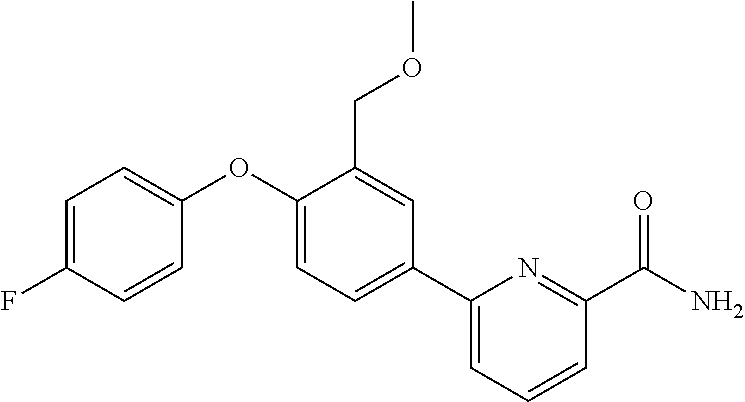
C1=C(F)C=CC(OC2=CC=C(C3=CC=CC(C(N)=O)=N3)C=C2COC)=C1
